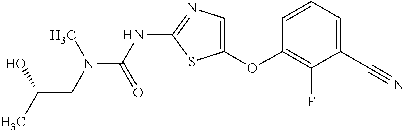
C1=CC=C(C#N)C(F)=C1OC1=CN=C(NC(=O)N(CC(C)O)C)S1
